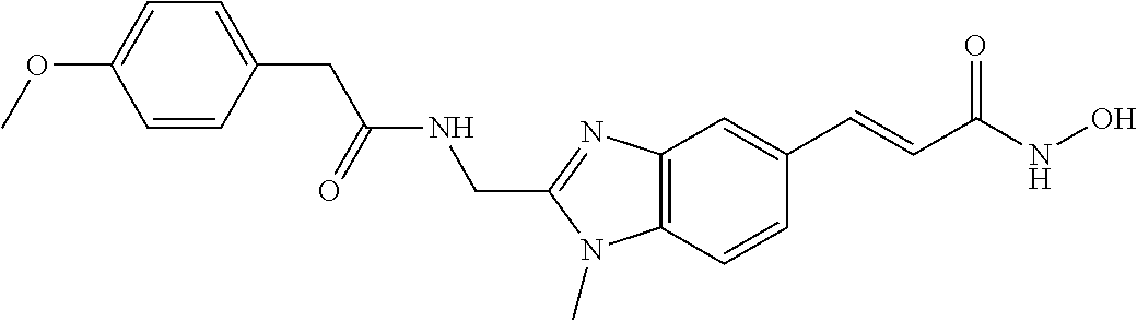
C12=C(C=CC(C=CC(NO)=O)=C1)N(C)C(CNC(CC1=CC=C(OC)C=C1)=O)=N2
